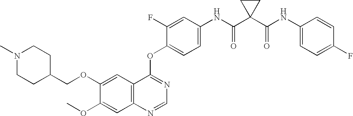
C12=C(C=C(OCC3CCN(C)CC3)C(OC)=C1)C(OC1=CC=C(NC(C3(C(NC4=CC=C(F)C=C4)=O)CC3)=O)C=C1F)=NC=N2
